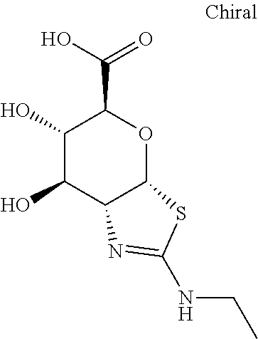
C1(O)C(O)C2C(OC1C(=O)O)SC(NCC)=N2
